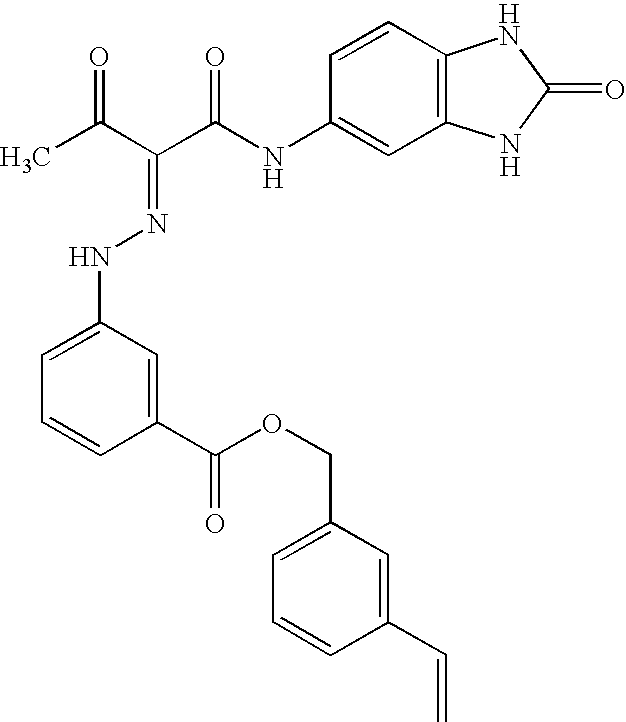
CC(C(C(NC1=CC2=C(C=C1)NC(=O)N2)=O)=NNC1=CC=CC(C(OCC2=CC=CC(C=C)=C2)=O)=C1)=O
